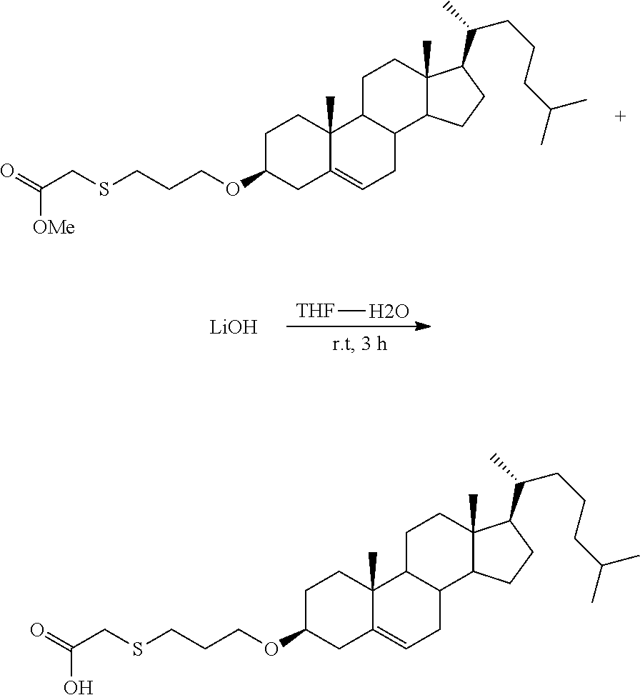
C1C(OCCCSCC(=O)[OMe])CC2=CCC3C(C2(C)C1)CCC1(C)C3CCC1C(C)CCCC(C)C.[THF]O.[LiOH].C1C(OCCCSCC(=O)O)CC2=CCC3C(C2(C)C1)CCC1(C)C3CCC1C(C)CCCC(C)C
